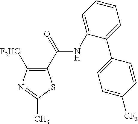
C1(C(NC2=CC=CC=C2C2=CC=C([CF3])C=C2)=O)=C([F2HC])N=C(C)S1
